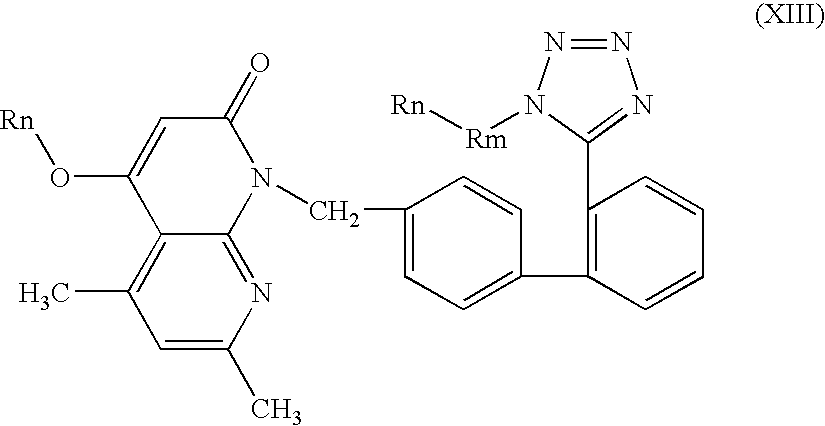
C1(=O)C=C(O[Rn])C2=C(C)C=C(C)N=C2N1CC1=CC=C(C2=C(C3=NN=NN3[Rm][Rn])C=CC=C2)C=C1
